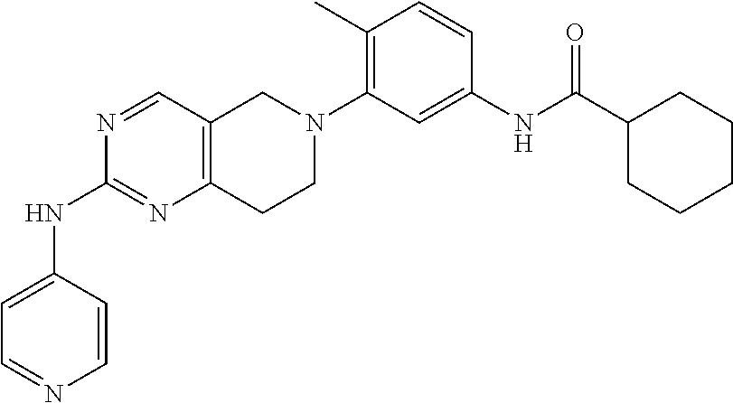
N1=CC2=C(N=C1NC1=CC=NC=C1)CCN(C1=C(C)C=CC(NC(C3CCCCC3)=O)=C1)C2
